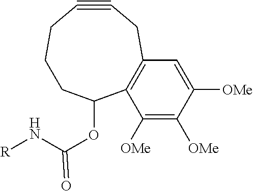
C1C#CCC2=C(C([OMe])=C([OMe])C([OMe])=C2)C(OC(N[R])=O)CC1
